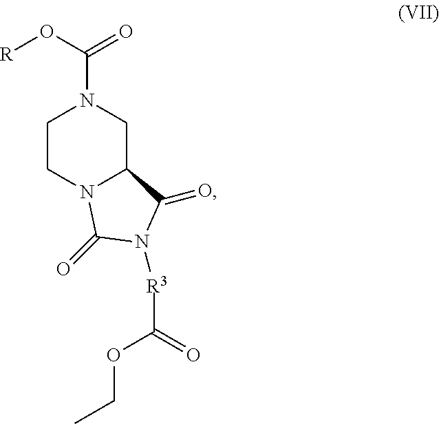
C1CN2C(CN1C(O[R])=O)C(=O)N([R3]C(=O)OCC)C2=O
